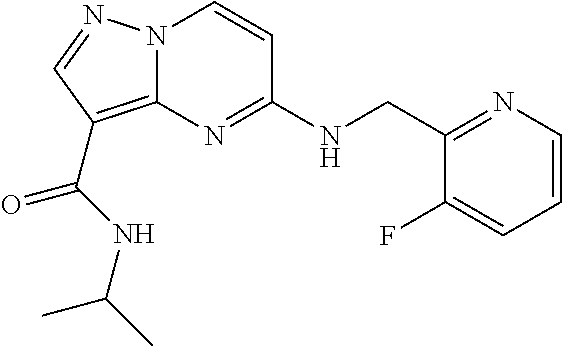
N(C1=NC2=C(C(=O)NC(C)C)C=NN2C=C1)CC1=NC=CC=C1F
